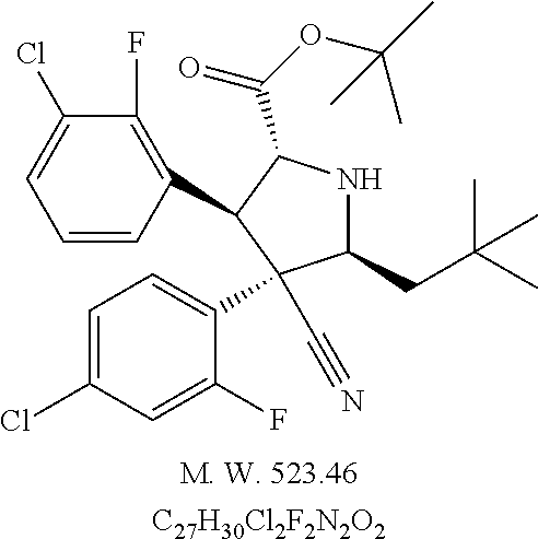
C1(CC(C)(C)C)NC(C(OC(C)(C)C)=O)C(C2=C(F)C(Cl)=CC=C2)C1(C1=CC=C(Cl)C=C1F)C#N.[C27H30Cl2F2N2O2]
